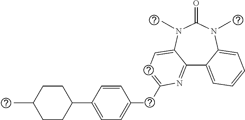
C1(C2=CC=C(CC3=CC=C4C(=N3)C3=CC=CC=C3N(C)C(=O)N4C)C=C2)CCC(C)CC1
